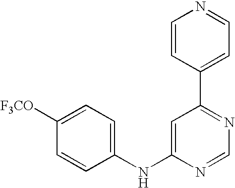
C1(NC2=CC(C3=CC=NC=C3)=NC=N2)=CC=C([F3CO])C=C1
